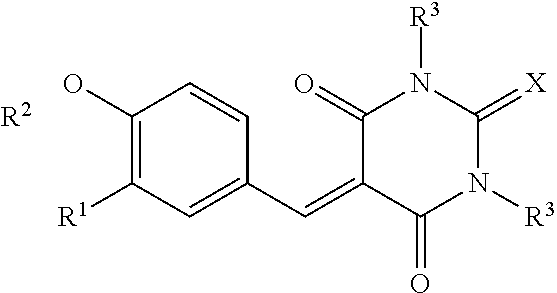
C1(O)=C([R1])C=C(C=C2C(=O)N([R3])C(=[X])N([R3])C2=O)C=C1.[R2]
